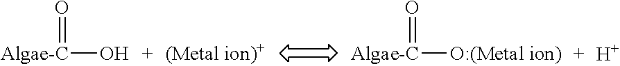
O=[Algae-C]O.O=[Algae-C][O:(Metal ion)].[H]
